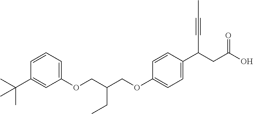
C1(OCC(COC2=CC=C(C(CC(O)=O)C#CC)C=C2)CC)=CC=CC(C(C)(C)C)=C1
